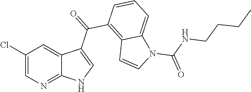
C1(Cl)=CN=C2C(=C1)C(C(=O)C1=C3C(=CC=C1)N(C(NCCCC)=O)C=C3)=CN2
